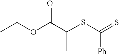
S(C(=S)[Ph])C(C(OCC)=O)C
